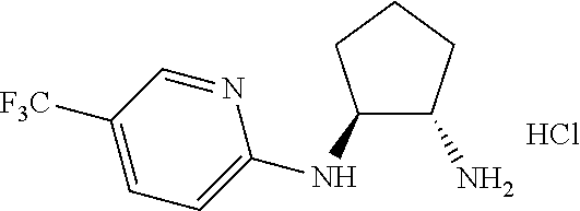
C1(NC2=CC=C([F3C])C=N2)C(N)CCC1.Cl
